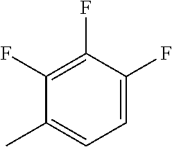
C1=C(F)C(F)=C(F)C(C)=C1
